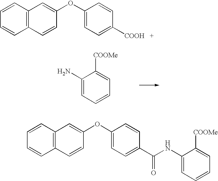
C1(N)=CC=CC=C1[COOMe].C12=C(C=CC=C1)C=C(OC1=CC=C([COOH   +])C=C1)C=C2.C12=C(C=CC=C1)C=C(OC1=CC=C(C(NC3=CC=CC=C3[COOMe])=O)C=C1)C=C2
